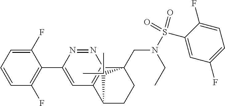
C1(F)=CC=CC(F)=C1C1=CC2=C(N=N1)C1(CN(S(C3=CC(F)=CC=C3F)(=O)=O)CC)CCC2C1(C)C
